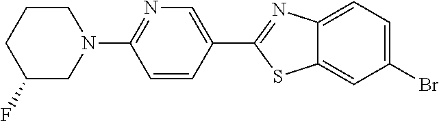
N1(C2=NC=C(C3=NC4=CC=C(Br)C=C4S3)C=C2)CCCC(F)C1
